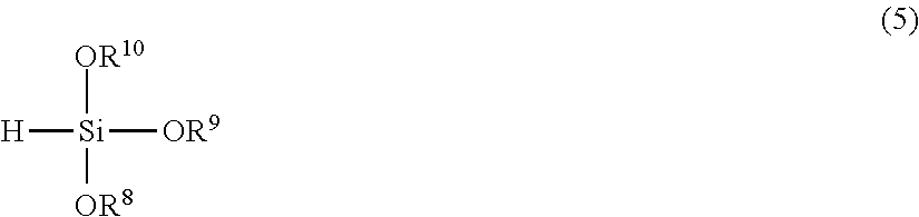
[H][Si]([OR10])([OR8])[OR9]
